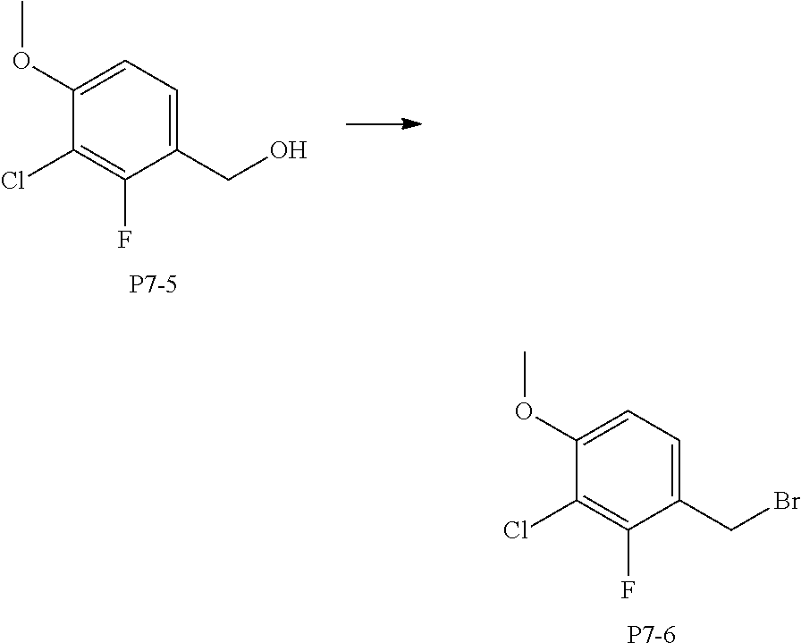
C1(CO)=CC=C(OC)C(Cl)=C1F.[P7-5].C1(CBr)=CC=C(OC)C(Cl)=C1F.[P7-6]
